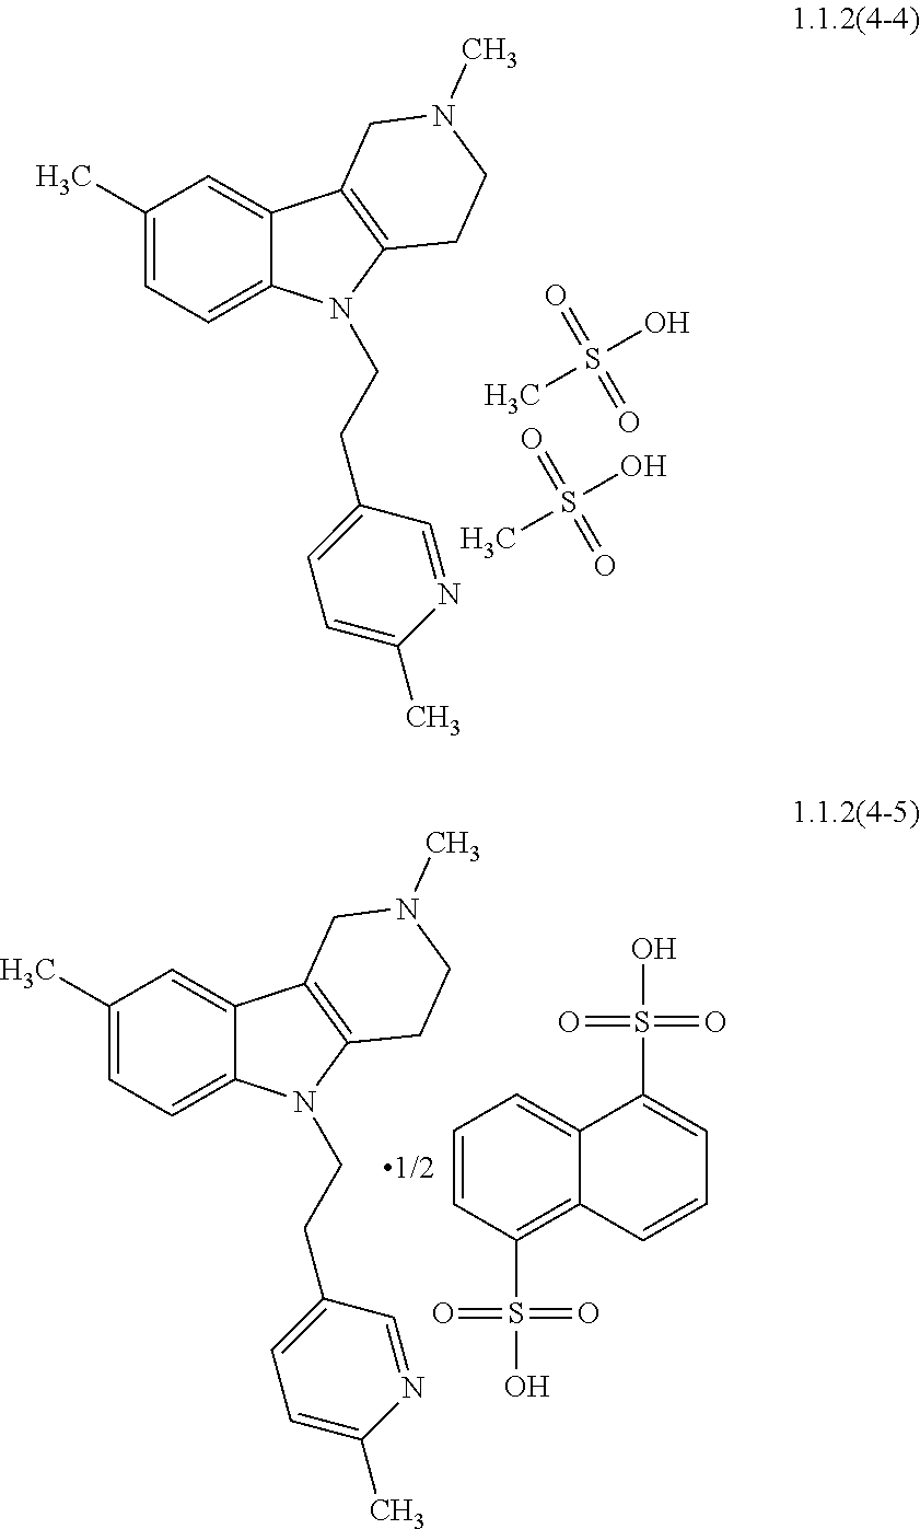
C1=CC(S(O)(=O)=O)=C2C(=C1)C(S(O)(=O)=O)=CC=C2.C1(C)=CC=C2C(=C1)C1=C(N2CCC2=CC=C(C)N=C2)CCN(C)C1.O=S(=O)(O)C.O=S(=O)(O)C.C1(C)=CC=C2C(=C1)C1=C(N2CCC2=CC=C(C)N=C2)CCN(C)C1
